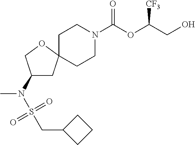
C1CN(C(OC(CO)[CF3])=O)CCC12CC(N(S(=O)(=O)CC1CCC1)C)CO2
